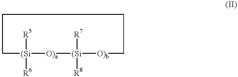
C1[(Si]([R5])([R6])[O)a][(Si]([R8])([R7])[O)b]CCC1
